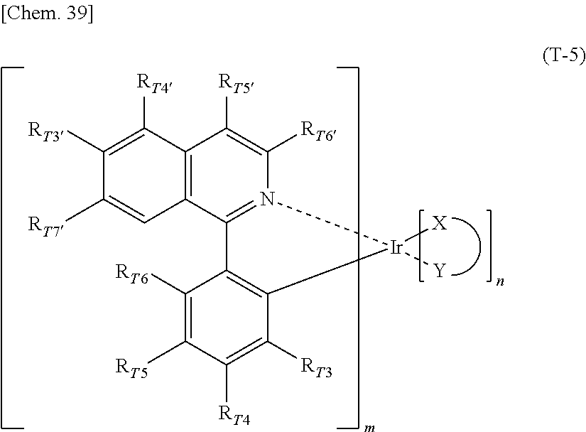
C12=C(C=C([RT7])C([RT3])=C1[RT4])C1=N(C([RT6])=C2[RT5])[Ir]([Y])([X])C2=C1C([RT6])=C([RT5])C([RT4])=C2[RT3]
